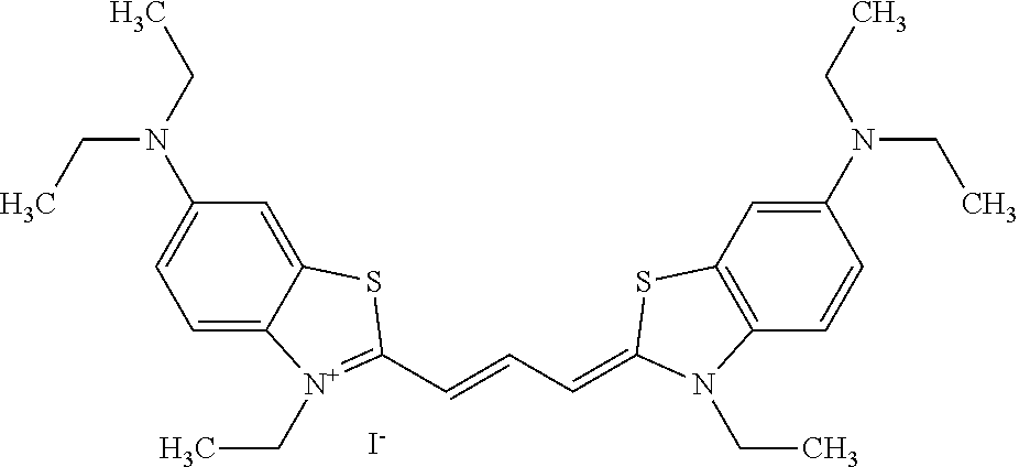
C1=C2C(=CC(N(CC)CC)=C1)SC(C=CC=C1N(CC)C3=C(C=C(N(CC)CC)C=C3)S1)=[N+]2CC.[I-]
